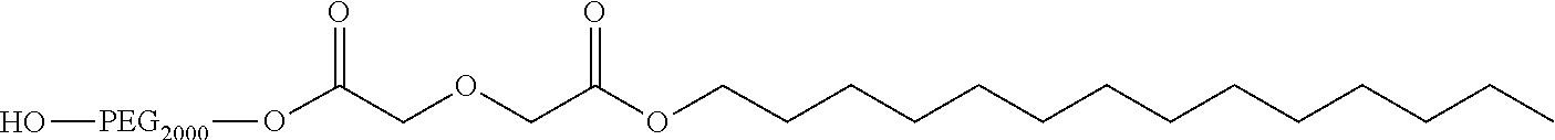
CCCCCCCCCCCCCCOC(COCC(=O)O[PEG2000]O)=O
